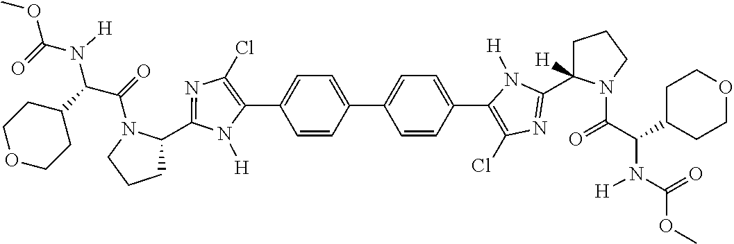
C1(C2=CC=C(C3=CC=C(C4=C(Cl)N=C(C5([H])CCCN5C(C(C5CCOCC5)N([H])C(=O)OC)=O)N4[H])C=C3)C=C2)=C(Cl)N=C(C2CCCN2C(=O)C(C2CCOCC2)N(C(=O)OC)[H])N1[H]
